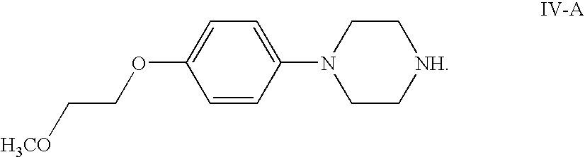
C1=C(OCC[H3CO])C=CC(N2CC[NH]CC2)=C1
